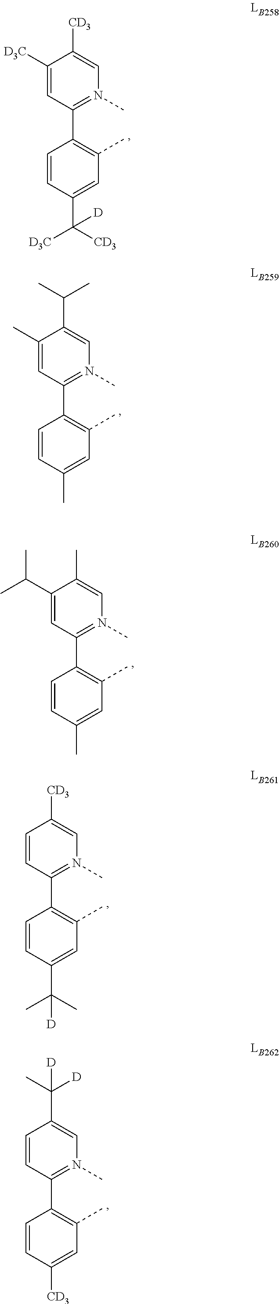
C1(C2=C(C)C=C(C([D3C])([CD3])[D])C=C2)=N(C)C=C([CD3])C([D3C])=C1.C1(C2=C(C)C=C(C)C=C2)=N(C)C=C(C(C)C)C(C)=C1.C1(C2=C(C)C=C(C)C=C2)=N(C)C=C(C)C(C(C)C)=C1.C1(C2=C(C)C=C(C(C)(C)[D])C=C2)=N(C)C=C([CD3])C=C1.C1(C2=C(C)C=C([CD3])C=C2)=N(C)C=C(C([D])(C)[D])C=C1
